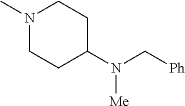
N1(C)CCC(N(C[Ph])[Me])CC1
